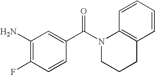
C1(N)=C(F)C=CC(C(N2CCCC3=C2C=CC=C3)=O)=C1
